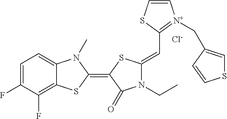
[Cl-].C1=C(F)C(F)=C2C(=C1)N(C)C(=C1SC(=CC3=[N+](CC4=CSC=C4)C=CS3)N(CC)C1=O)S2
